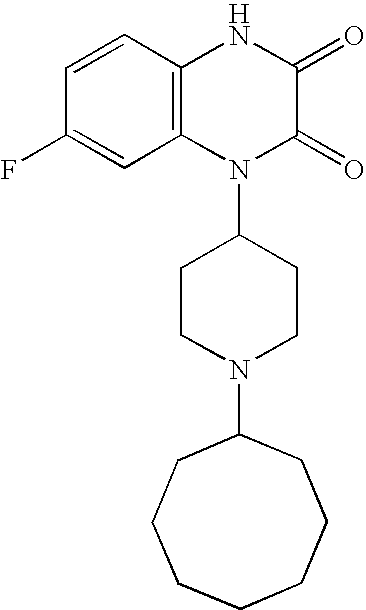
C1=CC2=C(C=C1F)N(C1CCN(C3CCCCCCC3)CC1)C(=O)C(=O)N2
